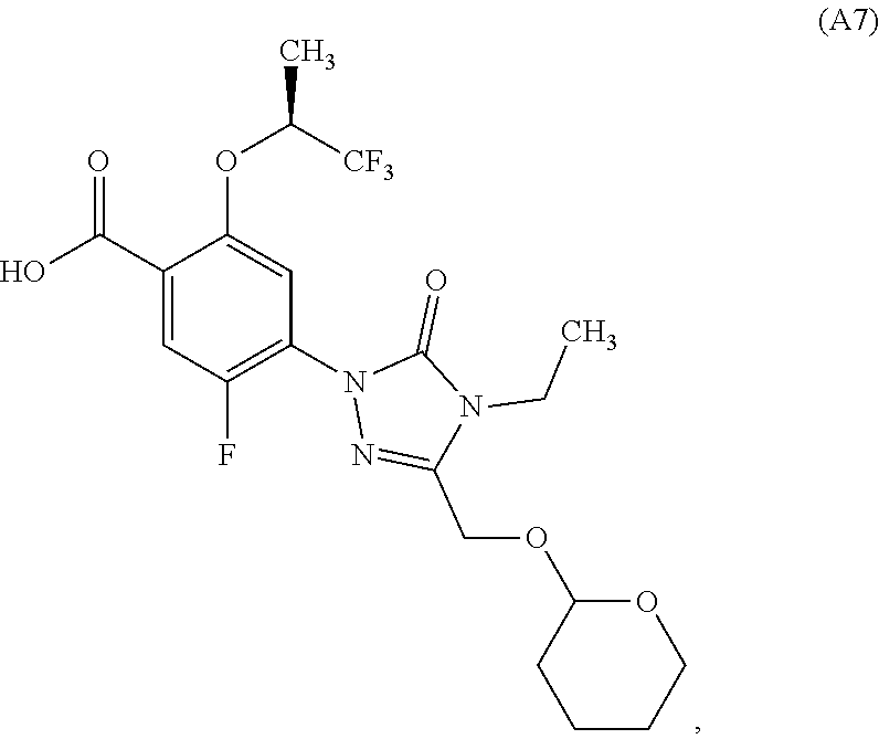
OC(C1=CC(F)=C(N2N=C(COC3CCCCO3)N(CC)C2=O)C=C1OC([CF3])C)=O
